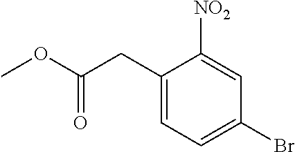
C1(CC(OC)=O)=CC=C(Br)C=C1[NO2]
